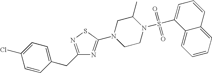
C1=CC(CC2=NSC(N3CCN(S(C4=CC=CC5=CC=CC=C45)(=O)=O)C(C)C3)=N2)=CC=C1Cl
